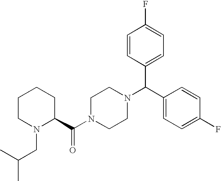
C1CN(CC(C)C)C(C(N2CCN(C(C3=CC=C(F)C=C3)C3=CC=C(F)C=C3)CC2)=O)CC1
